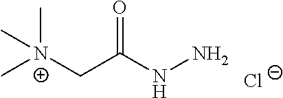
C[N+](CC(NN)=O)(C)C.[Cl-]
